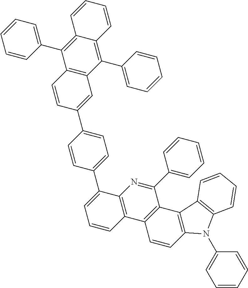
C1=CC(C2=C3C(=C(C4=CC=CC=C4)C4=C2C=CC(C2=CC=C(C5=CC=CC6=C5N=C(C5=CC=CC=C5)C5=C6C=CC6=C5C5=C(N6C6=CC=CC=C6)C=CC=C5)C=C2)=C4)C=CC=C3)=CC=C1
